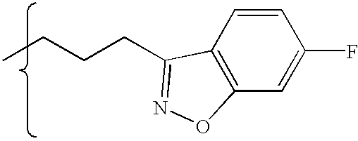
C1=CC2=C(C=C1F)ON=C2CCCC
